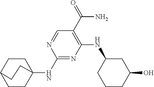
C1(NC23CCC(CC2)CC3)=NC(NC2CCCC(O)C2)=C(C(=O)N)C=N1
